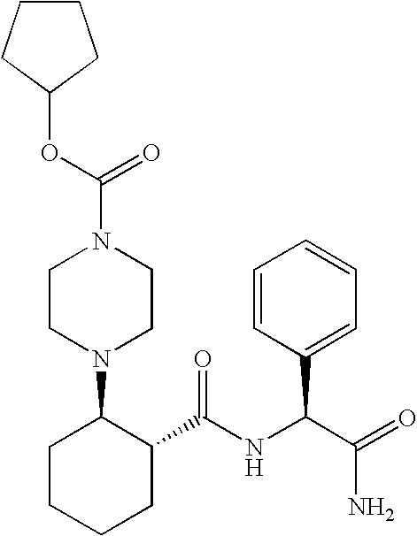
O(C(N1CCN(C2CCCCC2C(NC(C(=O)N)C2=CC=CC=C2)=O)CC1)=O)C1CCCC1
